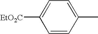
C1=CC(C)=CC=C1[EtO2C]
